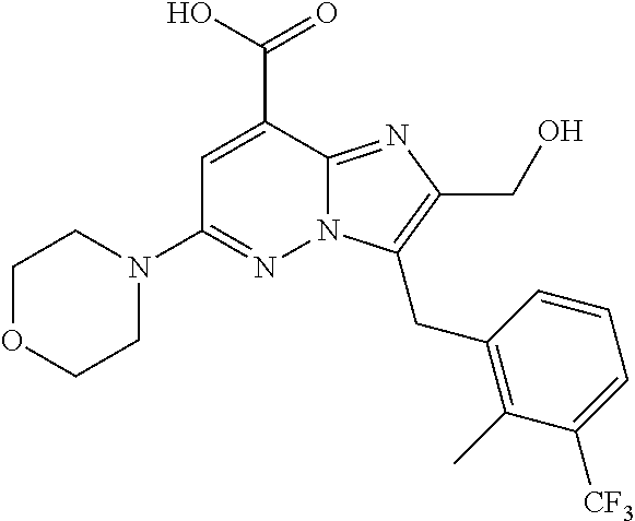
N12C(=NC(CO)=C1CC1=C(C)C([CF3])=CC=C1)C(C(=O)O)=CC(N1CCOCC1)=N2
